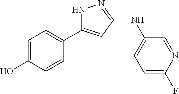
N1C(C2=CC=C(O)C=C2)=CC(NC2=CC=C(F)N=C2)=N1
